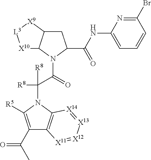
C1C2C(N(C(C(N3C([R5])=C(C(C)=O)C4=C3[X14]=[X13][X12]=[X11]4)([R8])[R8])=O)C1C(NC1=CC=CC(Br)=N1)=O)[X10][L3][X9]2
